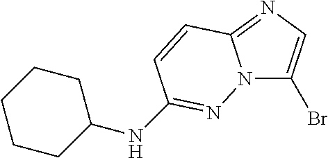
N12C(Br)=CN=C1C=CC(NC1CCCCC1)=N2
